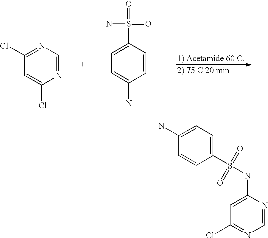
C1=C(Cl)N=CN=C1Cl.C1=C(N)C=CC(S(=O)(N)=O)=C1.C1(Cl)=NC=NC(NS(C2=CC=C(N)C=C2)(=O)=O)=C1
